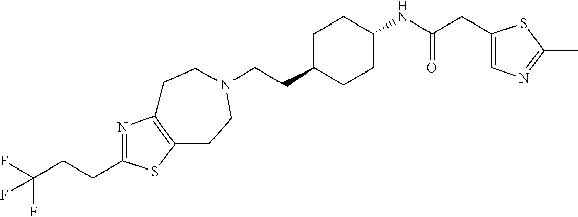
C(CC1CCC(NC(CC2=CN=C(C)S2)=O)CC1)N1CCC2=C(N=C(CCC(F)(F)F)S2)CC1
